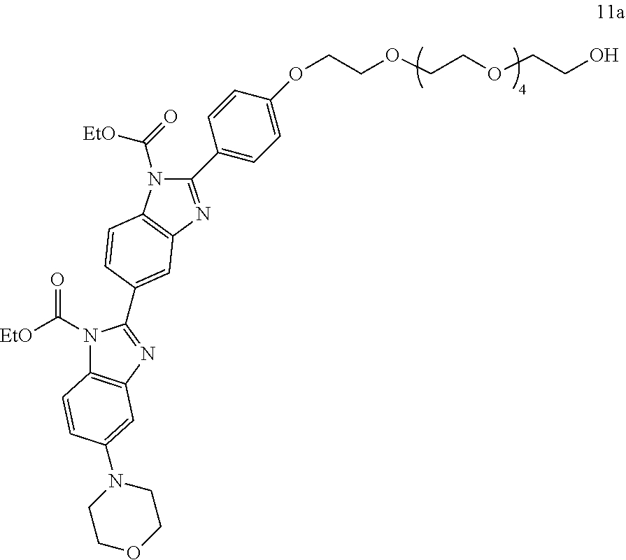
C12=C(N=C(C3=CC4=C(C=C3)N(C(=O)[EtO])C(C3=CC=C(OCCOCCOCCO)C=C3)=N4)N1C([EtO])=O)C=C(N1CCOCC1)C=C2
